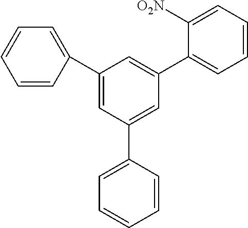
C1=CC(C2=CC(C3=CC=CC=C3)=CC(C3=CC=CC=C3[O2N])=C2)=CC=C1
